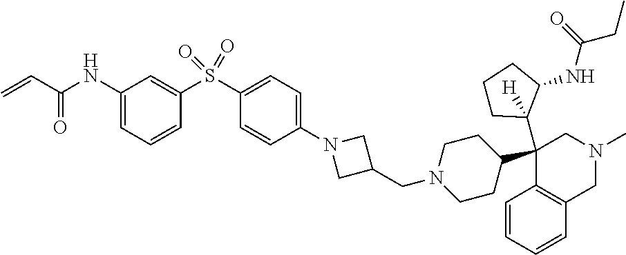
C1(S(C2=CC(NC(C=C)=O)=CC=C2)(=O)=O)=CC=C(N2CC(CN3CCC(C4(C5([H])CCCC5NC(=O)CC)C5=C(C=CC=C5)CN(C)C4)CC3)C2)C=C1
